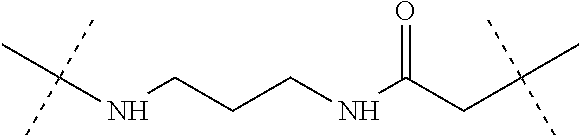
C(NCCCNC(CC(C)(C)C)=O)(C)(C)C
